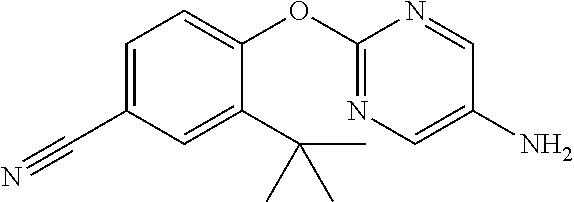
C1(OC2=NC=C(N)C=N2)=CC=C(C#N)C=C1C(C)(C)C
